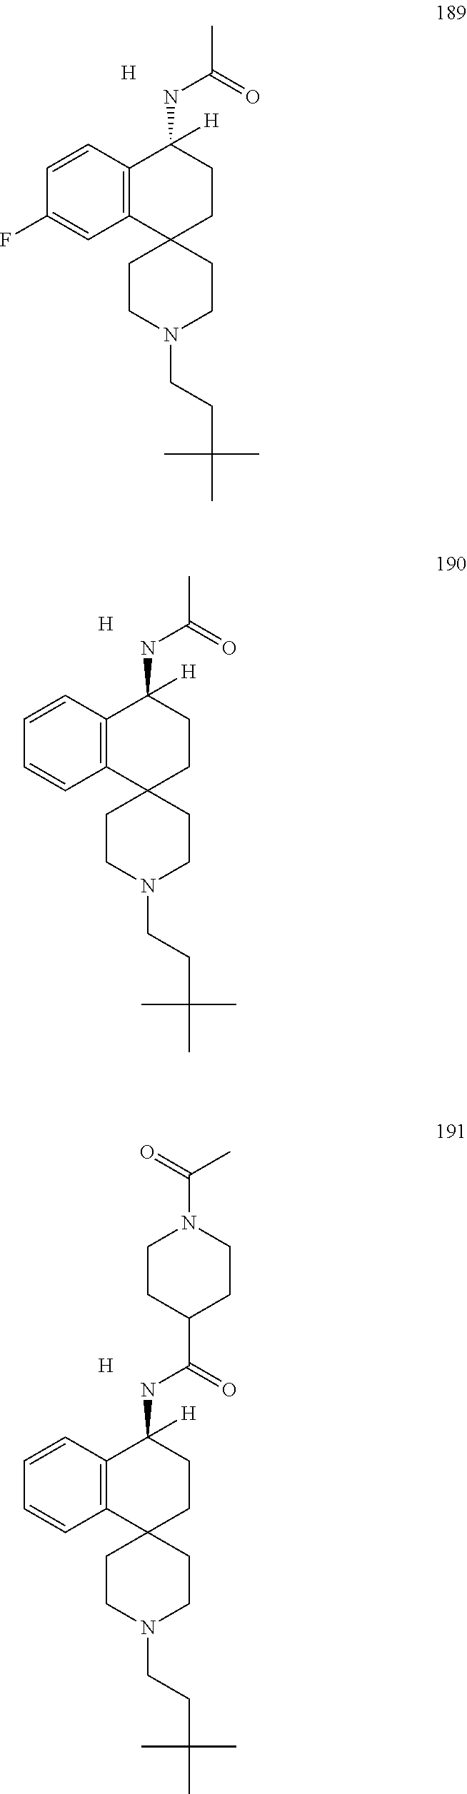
[H].C12(CCN(CCC(C)(C)C)CC1)CCC(NC(=O)C)([H])C1=C2C=C(F)C=C1.[H].C12(CCN(CCC(C)(C)C)CC1)CCC(NC(=O)C)([H])C1=C2C=CC=C1.[H].C12(CCN(CCC(C)(C)C)CC1)CCC(NC(=O)C1CCN(C(C)=O)CC1)([H])C1=C2C=CC=C1
